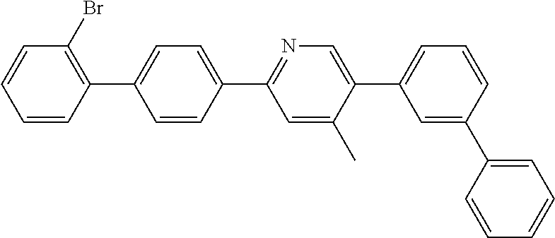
C1=CC(C2=NC=C(C3=CC=CC(C4=CC=CC=C4)=C3)C(C)=C2)=CC=C1C1=C(Br)C=CC=C1
